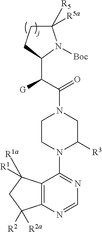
C1([R5])([R5a])CCC(C(C(=O)N2CC([R3])N(C3=NC=NC4=C3C([R1])([R1a])CC4([R2])[R2a])CC2)[G])N1[Boc]
